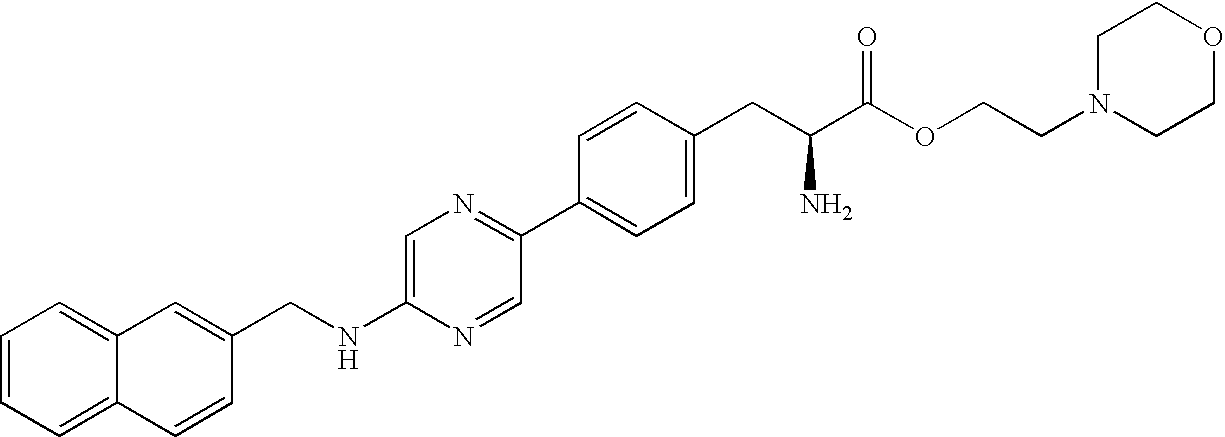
C1=C(NCC2=CC3=CC=CC=C3C=C2)N=CC(C2=CC=C(CC(C(OCCN3CCOCC3)=O)N)C=C2)=N1
